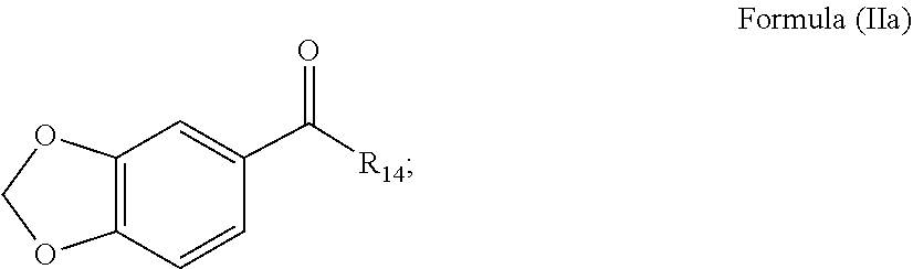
O1COC2=C1C=CC(C(=O)[R14])=C2
